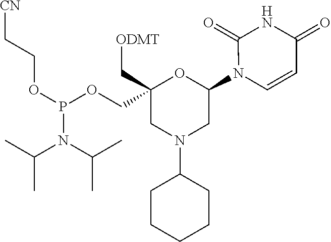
C1(N2C=CC(=O)NC2=O)OC(COP(OCC[CN])N(C(C)C)C(C)C)(C[ODMT])CN(C2CCCCC2)C1
